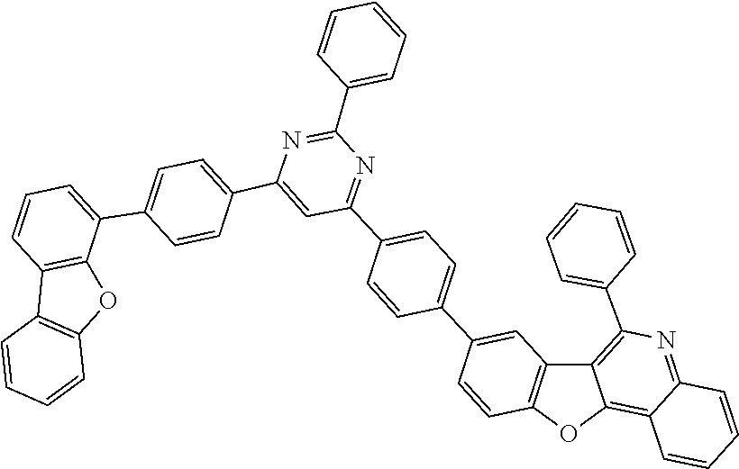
C1=CC(C2=NC(C3=CC=C(C4=CC=CC5=C4OC4=C5C=CC=C4)C=C3)=CC(C3=CC=C(C4=CC5=C(C=C4)OC4=C6C(=NC(C7=CC=CC=C7)=C54)C=CC=C6)C=C3)=N2)=CC=C1
